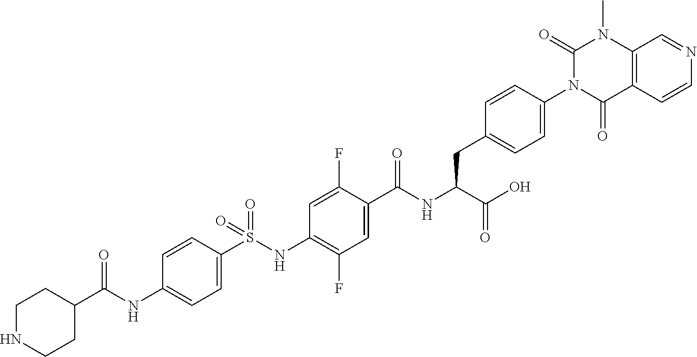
C1=C(S(NC2=C(F)C=C(C(NC(C(O)=O)CC3=CC=C(N4C(=O)C5=C(N(C)C4=O)C=NC=C5)C=C3)=O)C(F)=C2)(=O)=O)C=CC(NC(C2CCNCC2)=O)=C1
